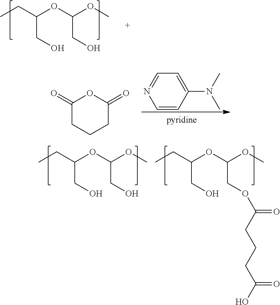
CCC(OC(OC)CO)CO.C1=CC(N(C)C)=CC=N1.O=C1OC(=O)CCC1.CCC(OC(OC)CO)CO.CCC(OC(OC)COC(CCCC(=O)O)=O)CO
